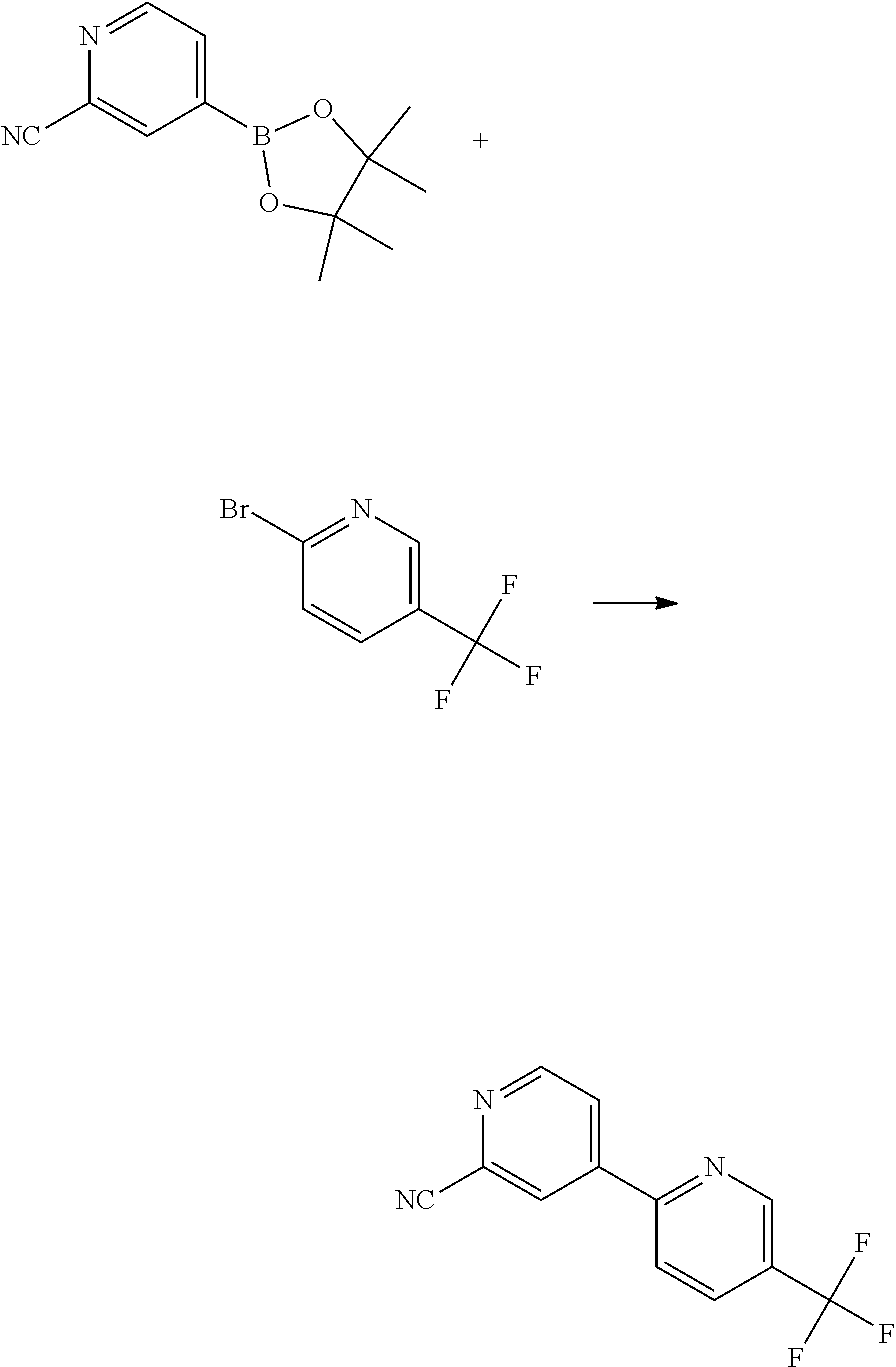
N1=CC=C(B2OC(C)(C)C(C)(C)O2)C=C1[NC].C1(Br)=NC=C(C(F)(F)F)C=C1.N1=CC=C(C2=NC=C(C(F)(F)F)C=C2)C=C1[NC]
